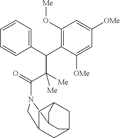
C1=CC=C(C(C2=C(O[Me])C=C([OMe])C=C2[OMe])C([Me])(C(=O)N2C3CC4CC(CC(C2)C4)C3)[Me])C=C1
